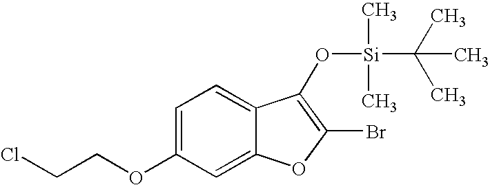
C1=C(OCCCl)C=C2C(=C1)C(O[Si](C)(C)C(C)(C)C)=C(Br)O2
